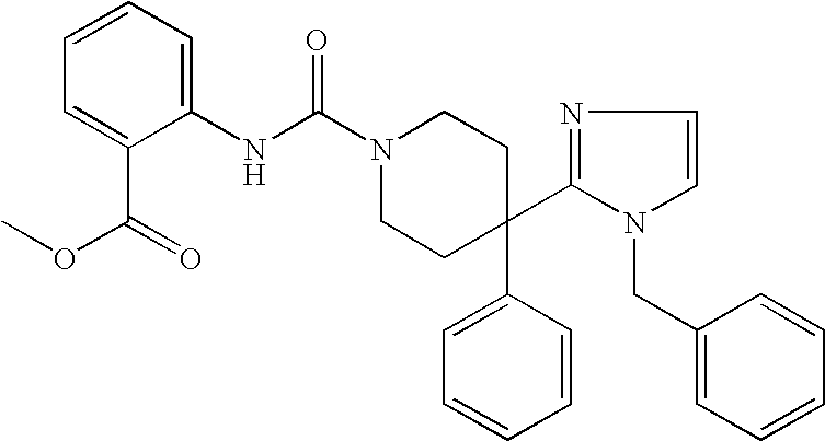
N1(C(NC2=CC=CC=C2C(OC)=O)=O)CCC(C2=CC=CC=C2)(C2=NC=CN2CC2=CC=CC=C2)CC1
